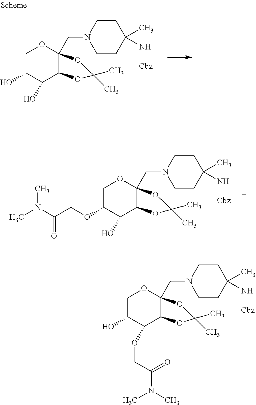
C1(O)C(O)C2OC(C)(C)OC2(CN2CCC(N[Cbz])(C)CC2)OC1.C1(OCC(N(C)C)=O)C(O)C2OC(C)(C)OC2(CN2CCC(N[Cbz])(C)CC2)OC1.C1(O)C(OCC(N(C)C)=O)C2OC(C)(C)OC2(CN2CCC(N[Cbz])(C)CC2)OC1
